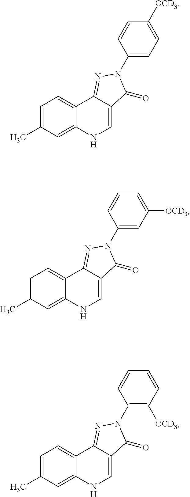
C1=C(C)C=C2C(=C1)C1=NN(C3=CC=C([OCD3])C=C3)C(=O)C1=CN2.C1=C(C)C=C2C(=C1)C1=NN(C3=CC([OCD3])=CC=C3)C(=O)C1=CN2.C1=C(C)C=C2C(=C1)C1=NN(C3=C([OCD3])C=CC=C3)C(=O)C1=CN2
